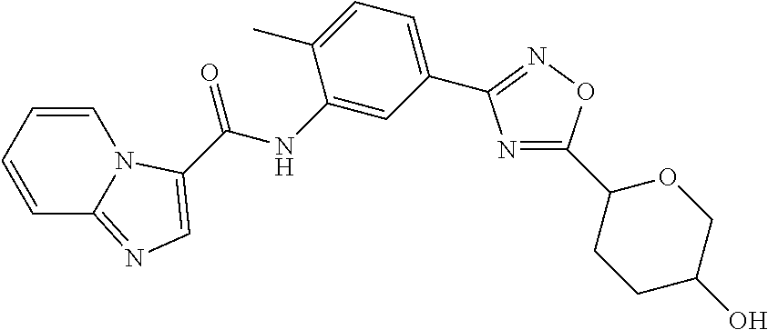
N1=C(C2CCC(O)CO2)ON=C1C1=CC=C(C)C(NC(=O)C2=CN=C3C=CC=CN32)=C1
